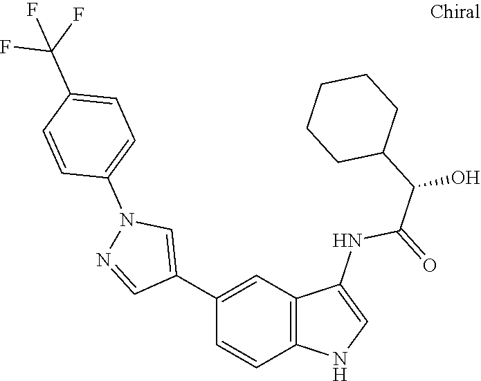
C1(C2=CN(C3=CC=C(C(F)(F)F)C=C3)N=C2)=CC2=C(C=C1)NC=C2NC(=O)C(C1CCCCC1)O
